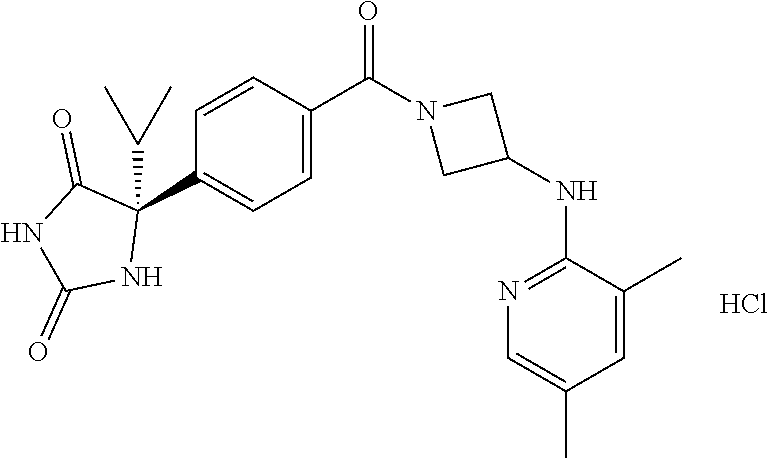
C1=CC(C(N2CC(NC3=NC=C(C)C=C3C)C2)=O)=CC=C1C1(C(C)C)C(=O)NC(=O)N1.Cl
